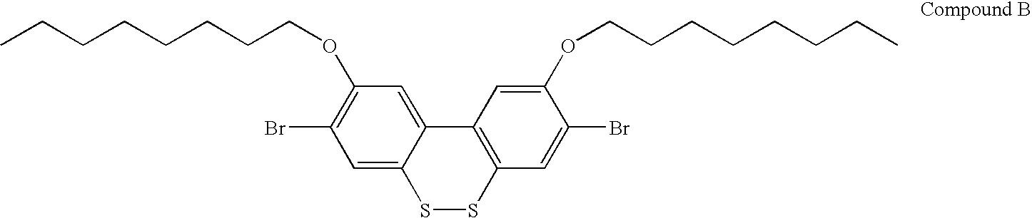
C1=C2C(=CC(Br)=C1OCCCCCCCC)SSC1=C2C=C(OCCCCCCCC)C(Br)=C1
